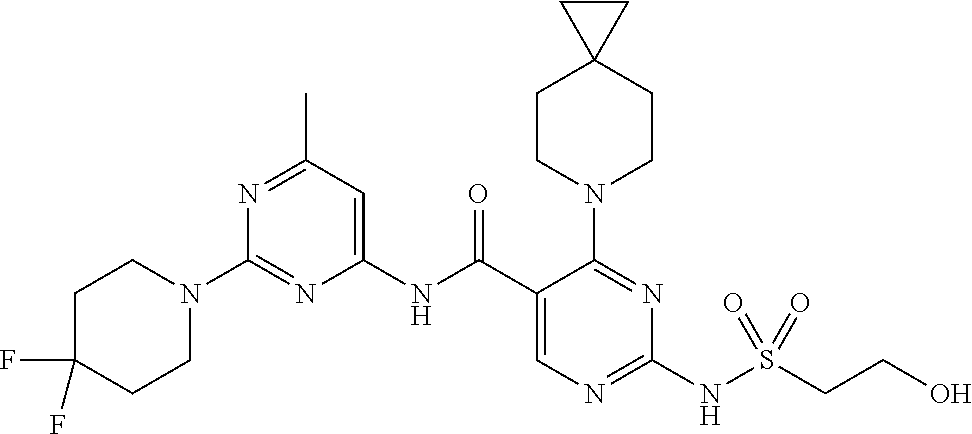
C1(NC(C2=CN=C(NS(CCO)(=O)=O)N=C2N2CCC3(CC2)CC3)=O)=CC(C)=NC(N2CCC(F)(F)CC2)=N1
